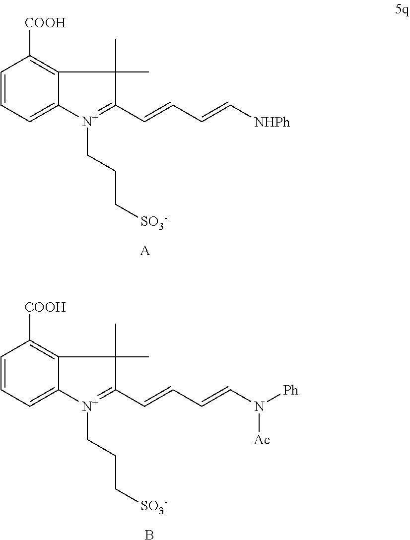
C1=CC=C2C(=C1[COOH])C(C)(C)C(C=CC=C[NHPh])=[N+]2CCC[SO3-].[A].C1=CC=C2C(=C1[COOH])C(C)(C)C(C=CC=CN([Ph])[Ac])=[N+]2CCC[SO3-].B
